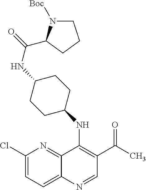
C1(Cl)=CC=C2C(=N1)C(NC1CCC(NC(=O)C3N([Boc])CCC3)CC1)=C(C(=O)C)C=N2
